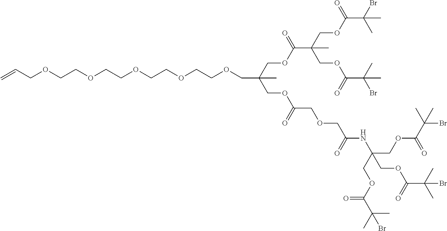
C=CCOCCOCCOCCOCCOCC(COC(=O)C(COC(=O)C(Br)(C)C)(C)COC(=O)C(C)(Br)C)(C)COC(=O)COCC(=O)NC(COC(=O)C(C)(Br)C)(COC(=O)C(C)(C)Br)COC(=O)C(C)(C)Br
